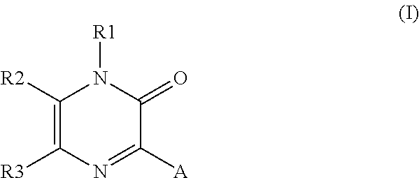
C1([R2])=C([R3])N=C([A])C(=O)N1[R1]
